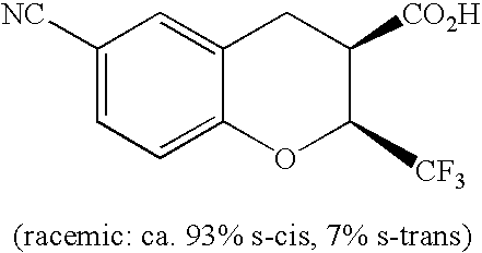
C12=CC=C([NC])C=C1CC([CO2H])C([CF3])O2
